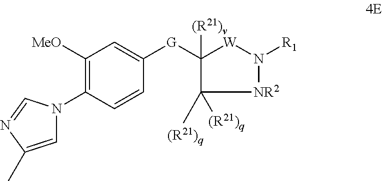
C1([G]C2=CC([MeO])=C(N3C=C(C)N=C3)C=C2)([(R21)v])C([(R21)q])([(R21)q])[NR2]N([R1])[W]1
